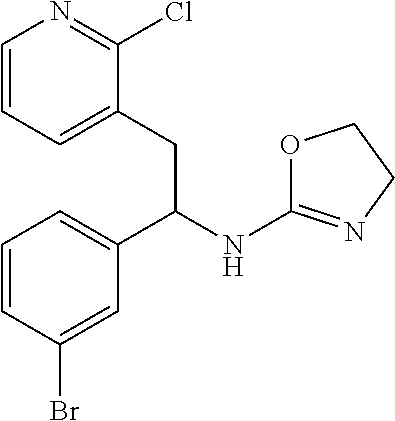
C1=CC=C(CC(C2=CC=CC(Br)=C2)NC2=NCCO2)C(Cl)=N1
